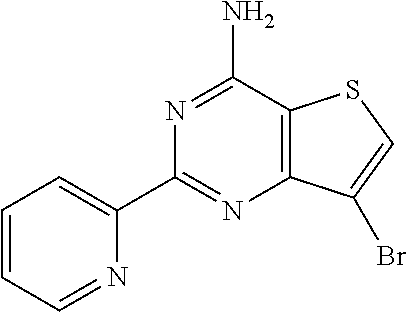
C1(C2=NC3=C(C(N)=N2)SC=C3Br)=CC=CC=N1
